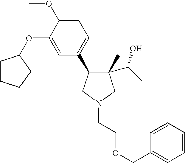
C1(C)(C(O)C)C(C2=CC=C(OC)C(OC3CCCC3)=C2)CN(CCOCC2=CC=CC=C2)C1
